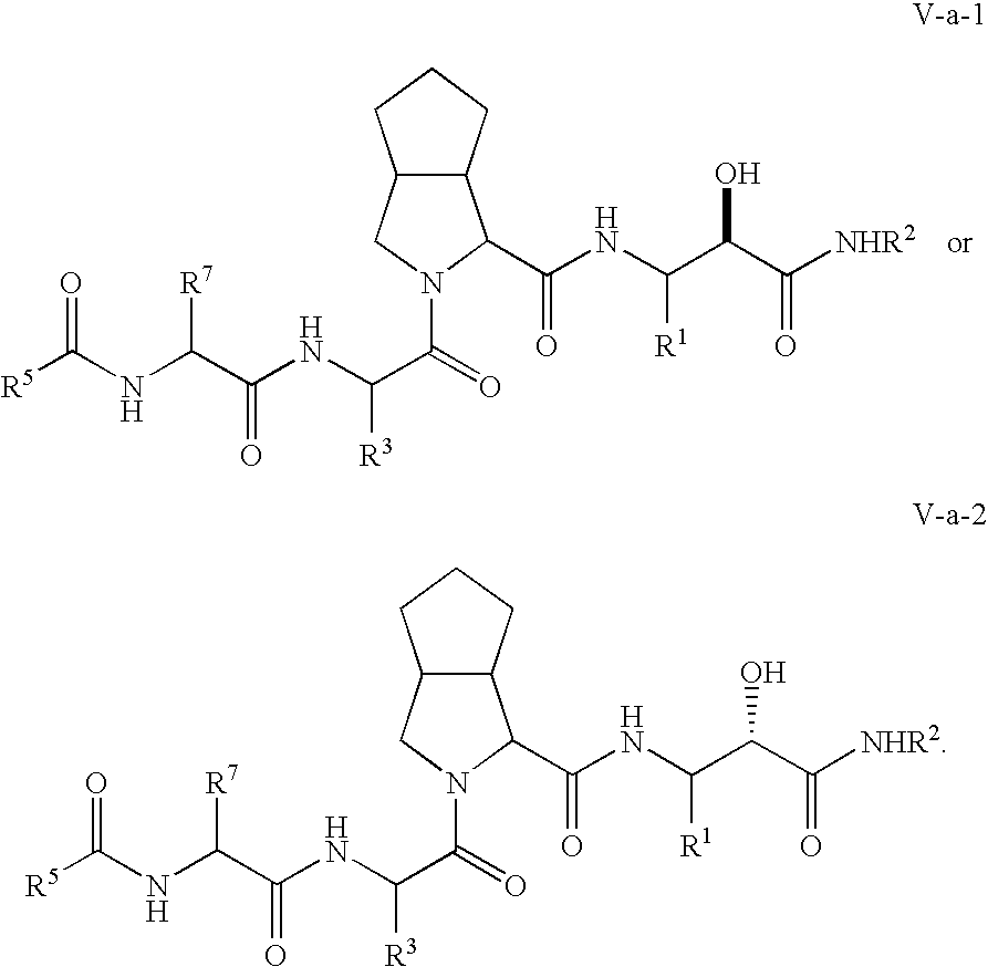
C12C(CCC1)C(C(NC(C(C([NHR2])=O)O)[R1])=O)N(C(=O)C(NC(C(NC([R5])=O)[R7])=O)[R3])C2.C12C(CCC1)C(C(NC(C(C([NHR2])=O)O)[R1])=O)N(C(=O)C(NC(C(NC([R5])=O)[R7])=O)[R3])C2
